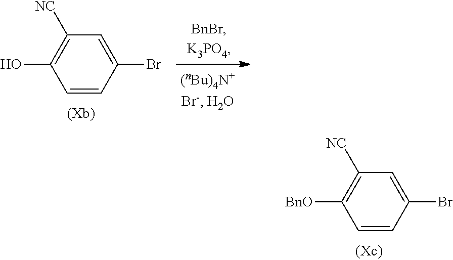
C1=CC(Br)=CC([NC])=C1[BnO].C1=CC(Br)=CC([NC])=C1O
